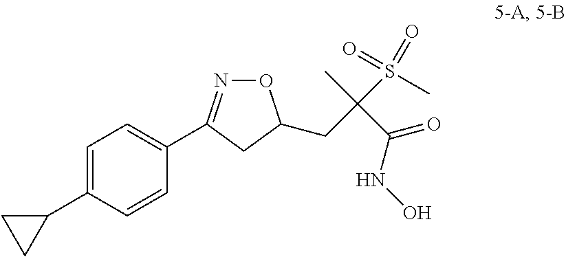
C1=C(C2CC2)C=CC(C2=NOC(CC(C)(C(=O)NO)S(C)(=O)=O)C2)=C1
